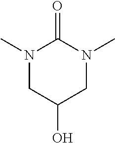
N1(C)CC(O)CN(C)C1=O
